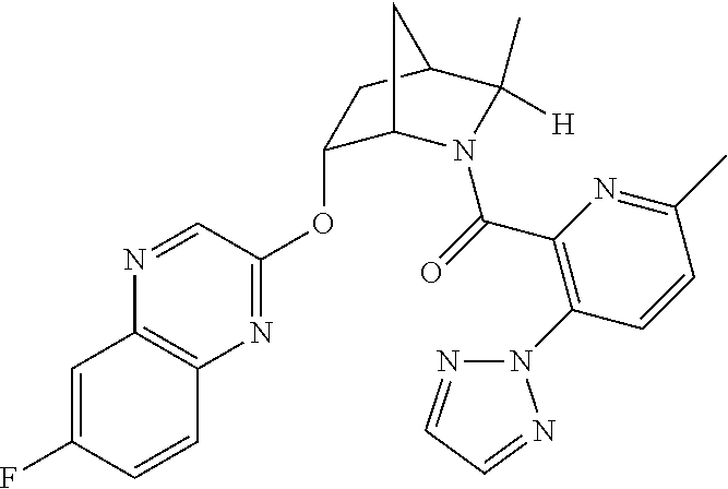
N1=CC(OC2C3N(C(=O)C4=C(N5N=CC=N5)C=CC(C)=N4)C(C)([H])C(C2)C3)=NC2=C1C=C(F)C=C2
